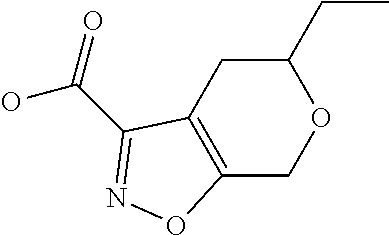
C12=C(CC(CC)OC1)C(C(=O)O)=NO2
